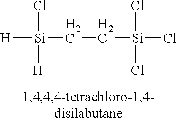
[H][Si](CC[Si](Cl)(Cl)Cl)(Cl)[H]
